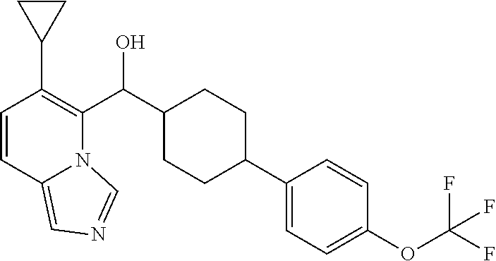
C1=CC2=CN=CN2C(C(C2CCC(C3=CC=C(OC(F)(F)F)C=C3)CC2)O)=C1C1CC1
